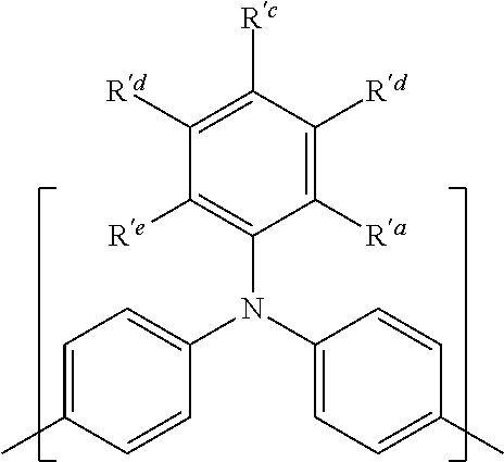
C1=C(C)C=CC(N(C2=CC=C(C)C=C2)C2=C([Re])C([Rd])=C([Rc])C([Rd])=C2[Ra])=C1
